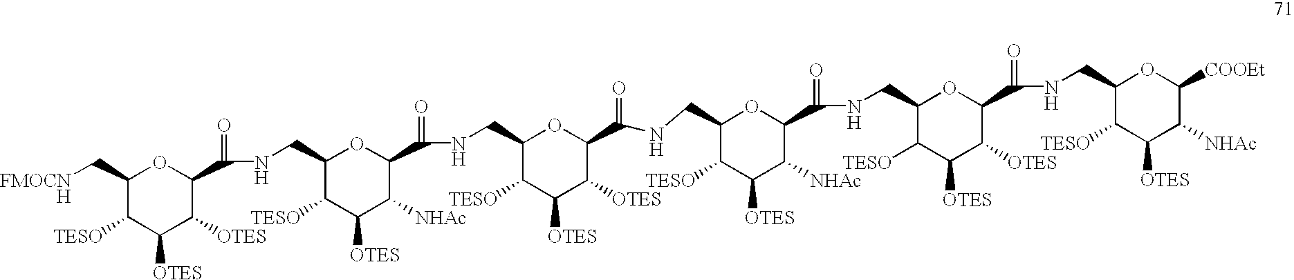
C1(C[FMOCNH])C([TESO])C([OTES])C([OTES])C(C(=O)NCC2C([TESO])C([OTES])C([NHAc])C(C(=O)NCC3C([TESO])C([OTES])C([OTES])C(C(=O)NCC4C([TESO])C([OTES])C([NHAc])C(C(NCC5C([TESO])C([OTES])C([OTES])C(C(=O)NCC6C([TESO])C([OTES])C([NHAc])C([COOEt])O6)O5)=O)O4)O3)O2)O1
